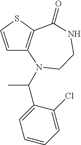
C1=CSC2=C1N(C(C)C1=CC=CC=C1Cl)CCNC2=O
